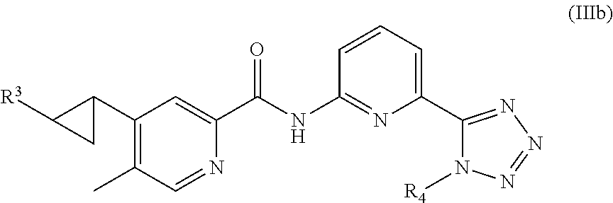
C1(C2C([R3])C2)=C(C)C=NC(C(NC2=NC(C3=NN=NN3[R4])=CC=C2)=O)=C1
